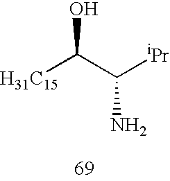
[H31C15]C(C([iPr])N)O
